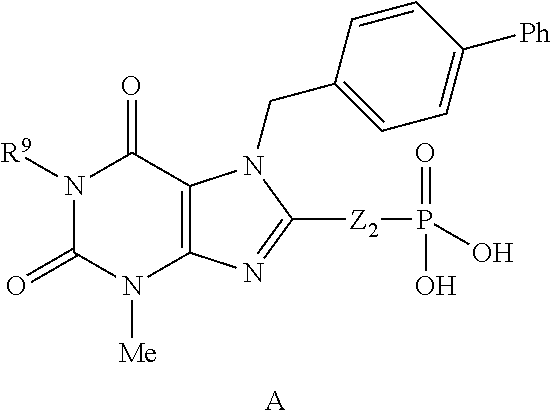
N1([R9])C(=O)N([Me])C2=C(C1=O)N(CC1=CC=C([Ph])C=C1)C([Z2]P(=O)(O)O)=N2.[A]
